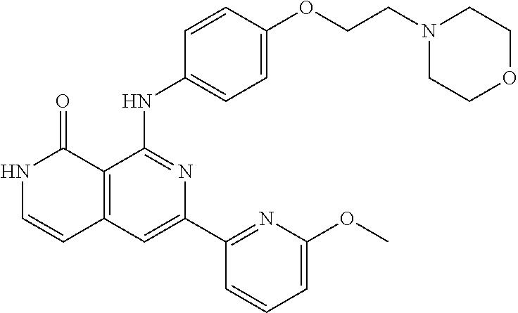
C1=CC(NC2=NC(C3=NC(OC)=CC=C3)=CC3=C2C(=O)NC=C3)=CC=C1OCCN1CCOCC1
